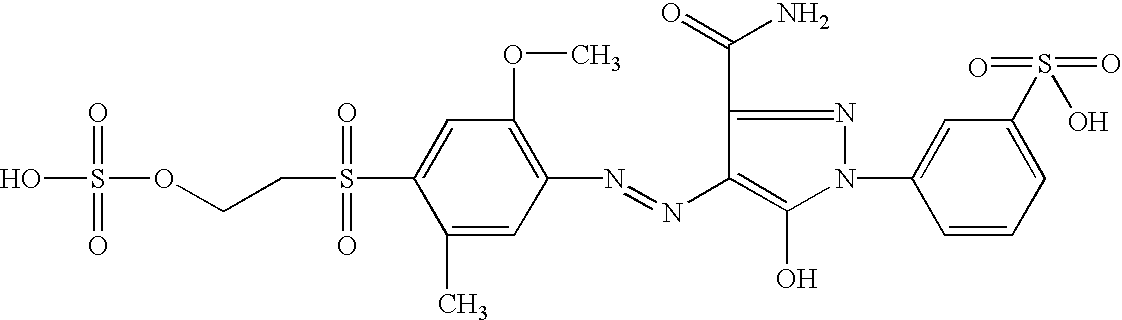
OS(OCCS(C1=CC(OC)=C(N=NC2=C(O)N(C3=CC(S(O)(=O)=O)=CC=C3)N=C2C(N)=O)C=C1C)(=O)=O)(=O)=O
